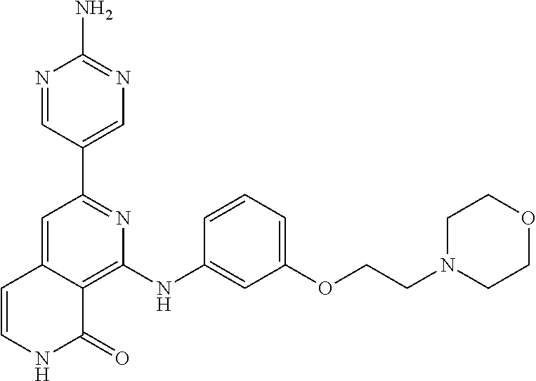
C1(C2=NC(NC3=CC(OCCN4CCOCC4)=CC=C3)=C3C(=C2)C=CNC3=O)=CN=C(N)N=C1
